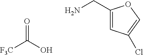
C1(CN)=CC(Cl)=CO1.O=C(O)[F3C]
